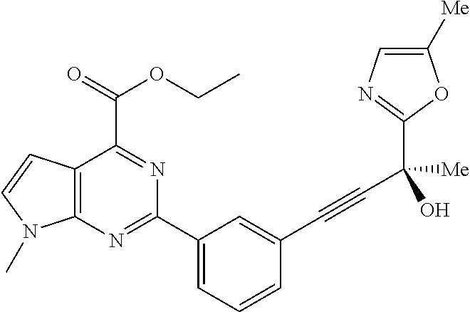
C12=C(N=C(C3=CC=CC(C#CC([Me])(O)C4=NC=C([Me])O4)=C3)N=C1C(=O)OCC)N(C)C=C2
